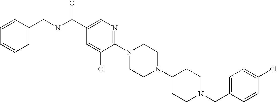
C(N1CCC(N2CCN(C3=NC=C(C(NCC4=CC=CC=C4)=O)C=C3Cl)CC2)CC1)C1=CC=C(Cl)C=C1
